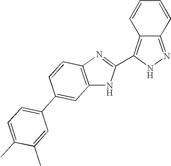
C1=CC2=C(C3=NC4=C(N3)C=C(C3=CC=C(C)C(C)=C3)C=C4)NN=C2C=C1
